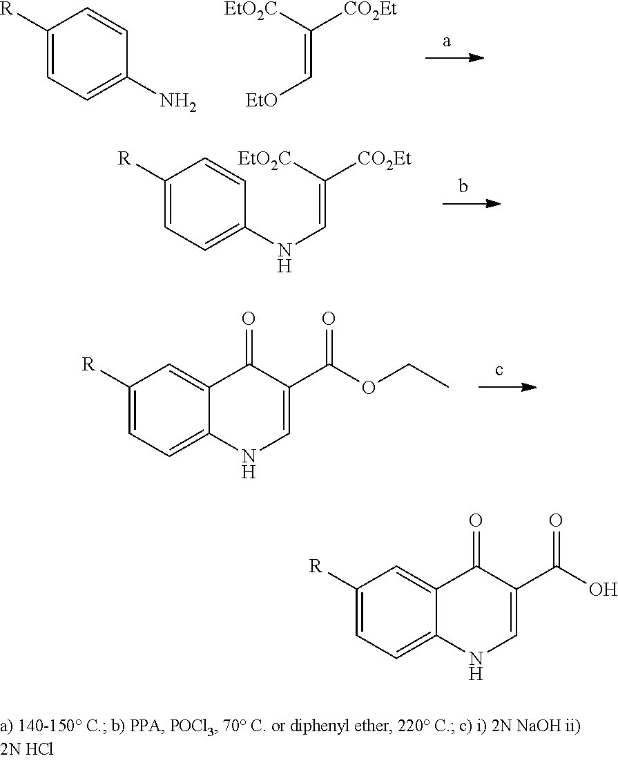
C1=C([R])C=C2C(=C1)NC=C(C(=O)O)C2=O.C1=C([R])C=CC(N)=C1.C(=C([EtO2C])[CO2Et])[EtO].C1=C([R])C=CC(NC=C([EtO2C])[CO2Et])=C1.C1=C([R])C=C2C(=C1)NC=C(C(=O)OCC)C2=O
